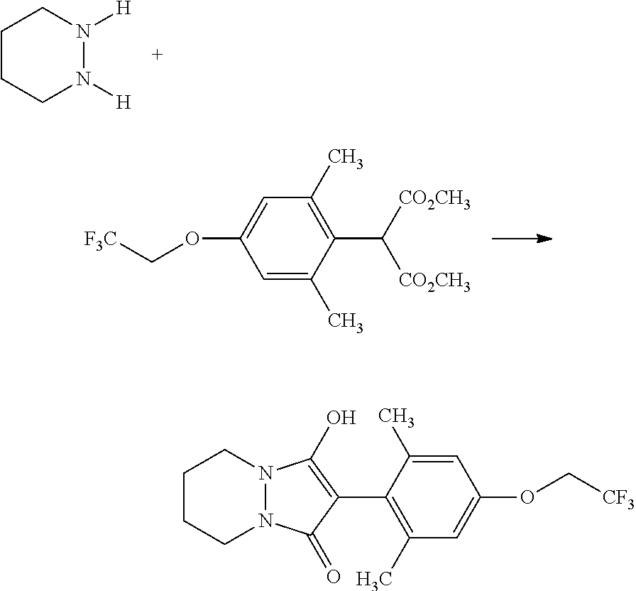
C1CCN([H])N([H])C1.C1(C)=C(C([CO2CH3])[CO2CH3])C(C)=CC(OC[F3C])=C1.C1(C)=C(C2=C(O)N3N(C2=O)CCCC3)C(C)=CC(OC[CF3])=C1
